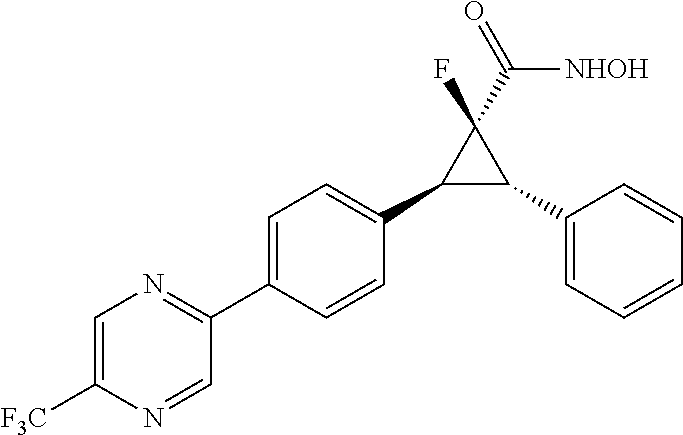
C1(C2=CC=C(C3=NC=C([F3C])N=C3)C=C2)C(C2=CC=CC=C2)C1(F)C([NHOH])=O
